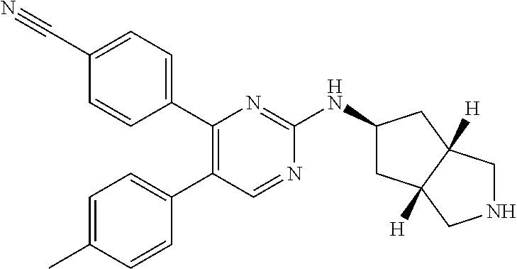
C1(C2=CC=C(C#N)C=C2)=C(C2=CC=C(C)C=C2)C=NC(NC2CC3([H])C([H])(C2)CNC3)=N1
